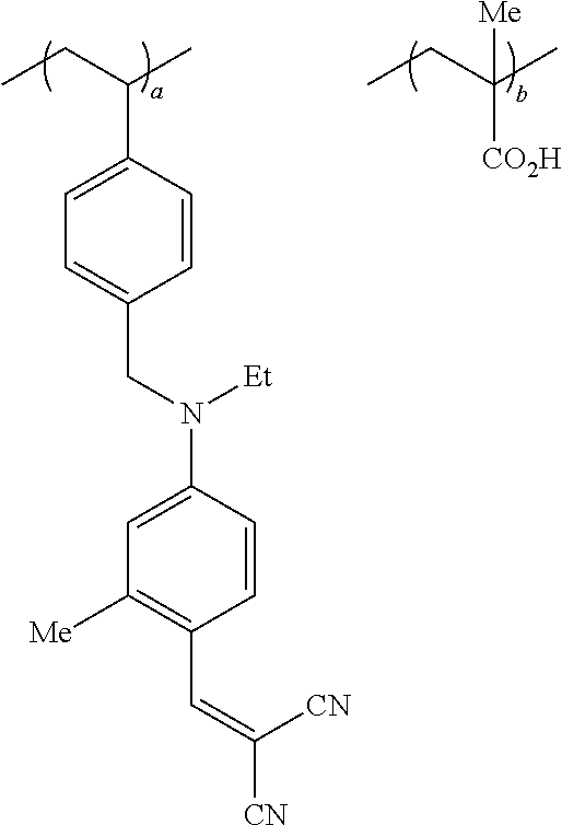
[CO2H]C(CC)(C)[Me].C1(C(CC)C)=CC=C(CN(C2=CC([Me])=C(C=C([CN])[CN])C=C2)[Et])C=C1
